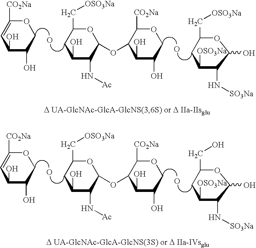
C1(O)COC([CO2Na])=CC1O.O.C1(N[Ac])C(OC2C([CO2Na])OCC(O)C2O)OC(C[OSO3Na])CC1O.O.C1(N[SO3Na])C(O)OC(C[OSO3Na])CC1[OSO3Na].C1(O)COC([CO2Na])=CC1O.O.C1(N[Ac])C(OC2C([CO2Na])OCC(O)C2O)OC(C[OSO3Na])CC1O.O.C1(N[SO3Na])C(O)OC(CO)CC1[OSO3Na]
